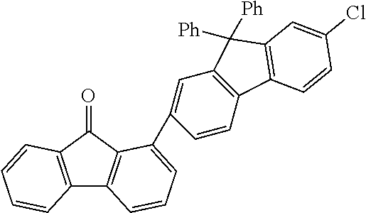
C12=C(C=CC=C1)C(=O)C1=C2C=CC=C1C1=CC2=C(C=C1)C1=C(C2([Ph])[Ph])C=C(Cl)C=C1
